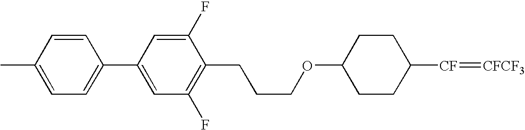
C1(CCCOC2CCC([CF]=[CFCF3])CC2)=C(F)C=C(C2=CC=C(C)C=C2)C=C1F
